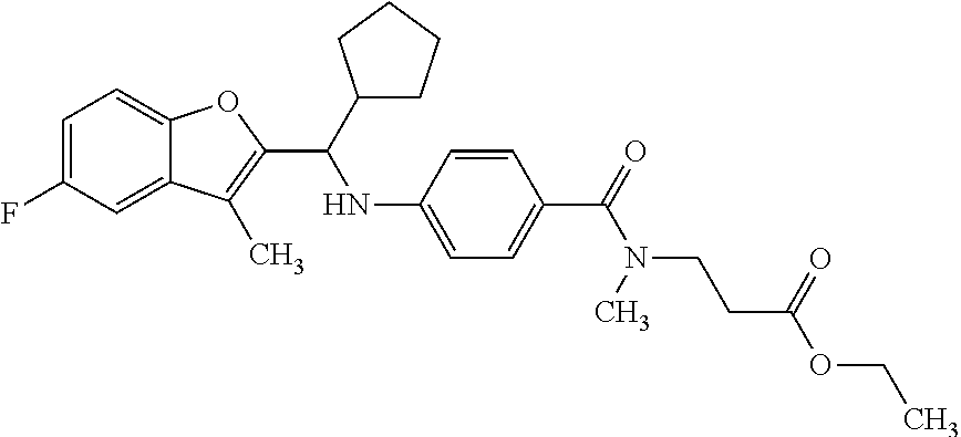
C1=C(F)C=C2C(=C1)OC(C(NC1=CC=C(C(N(CCC(OCC)=O)C)=O)C=C1)C1CCCC1)=C2C
